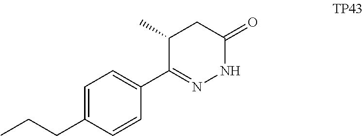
C1=C(CCC)C=CC(C2=NNC(=O)CC2C)=C1
